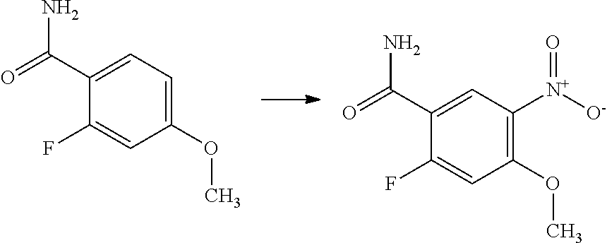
C1(C(=O)N)=CC=C(OC)C=C1F.C1(C(=O)N)=CC([N+]([O-])=O)=C(OC)C=C1F
